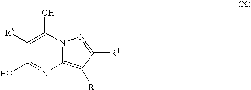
C1(O)=NC2=C([R])C([R4])=NN2C(O)=C1[R3]
